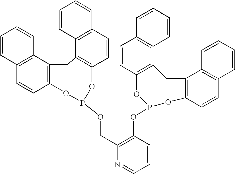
C12=C(C3=C(C=C1)OP(OCC1=C(OP4OC5=C(C6=C(C=C5)C=CC=C6)CC5=C(O4)C=CC4=C5C=CC=C4)C=CC=N1)OC1=C(C4=C(C=C1)C=CC=C4)C3)C=CC=C2
